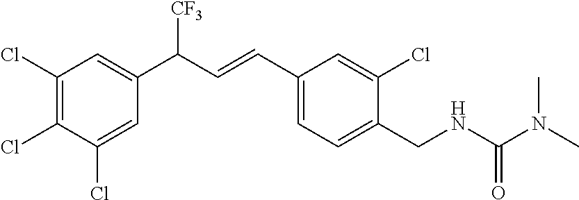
C1(Cl)=C(Cl)C(Cl)=CC(C(C=CC2=CC=C(CNC(N(C)C)=O)C(Cl)=C2)[CF3])=C1
